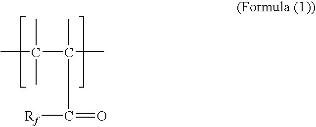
CC(C(C)(C)C([Rf])=O)(C)C
